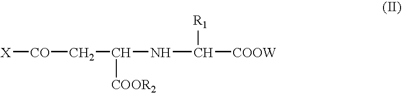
[X][CO]CC(NC([COOW])[R1])[COOR2]
